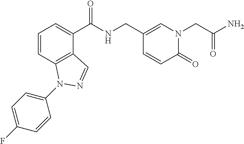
C1=CC2=C(C(C(NCC3=CN(CC(N)=O)C(=O)C=C3)=O)=C1)C=NN2C1=CC=C(F)C=C1
